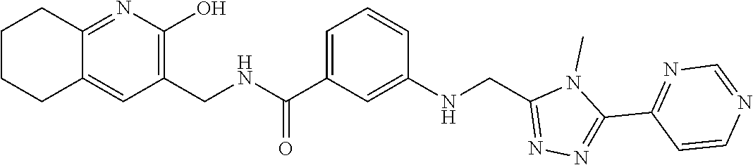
CN1C(C2=NC=NC=C2)=NN=C1CNC1=CC(C(NCC2=C(O)N=C3C(=C2)CCCC3)=O)=CC=C1
